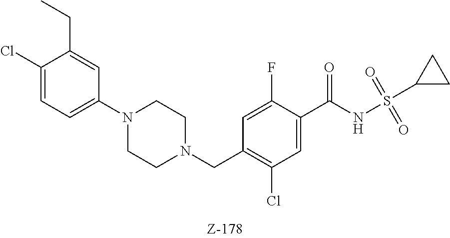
C1(Cl)=CC=C(N2CCN(CC3=C(Cl)C=C(C(NS(C4CC4)(=O)=O)=O)C(F)=C3)CC2)C=C1CC
